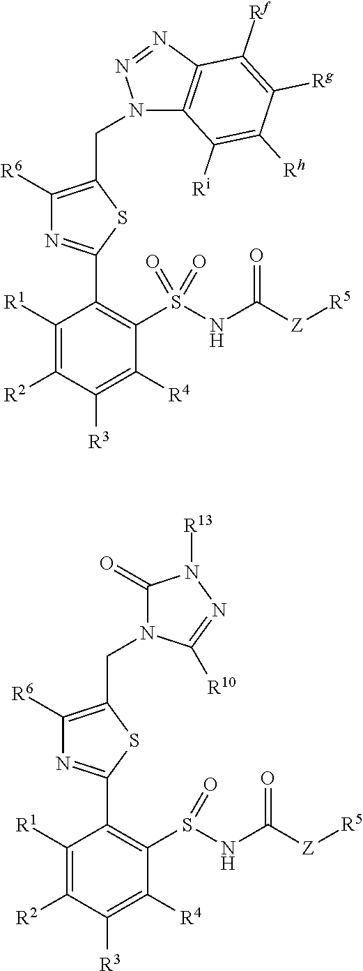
C1(C2=NC([R6])=C(CN3C4=C(N=N3)C([Rf])=C([Rg])C([Rh])=C4[Ri])S2)=C(S(NC([Z][R5])=O)(=O)=O)C([R4])=C([R3])C([R2])=C1[R1].C1(C2=NC([R6])=C(CN3C(=O)N([R13])N=C3[R10])S2)=C(S(NC([Z][R5])=O)=O)C([R4])=C([R3])C([R2])=C1[R1]
